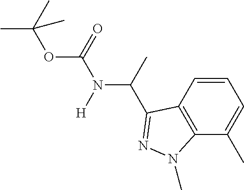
CC(C)(OC(N([H])C(C)C1=NN(C)C2=C1C=CC=C2C)=O)C
